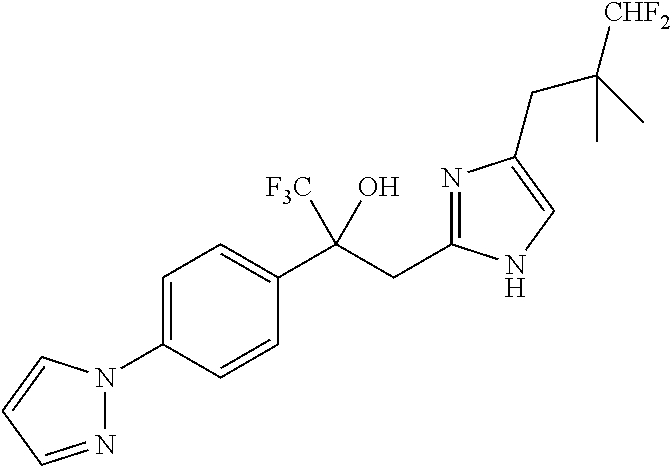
C1=C(N2N=CC=C2)C=CC(C(CC2=NC(CC([CHF2])(C)C)=CN2)([F3C])O)=C1
